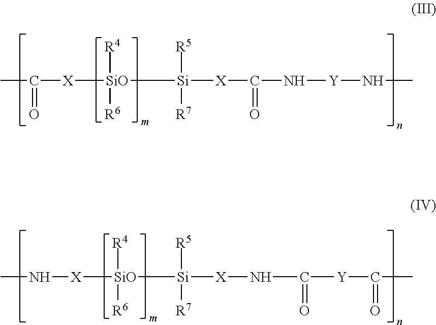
CC(=O)[X][SiO]([R4])([R6])[Si]([R5])([R7])[X]C(=O)N[Y]NC.CN[X][SiO]([R4])([R6])[Si]([R5])([R7])[X]NC([Y]C(C)=O)=O
